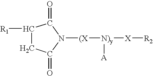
C1([R1])CC(=O)N([(X][N)y]([A])[X][R2])C1=O
